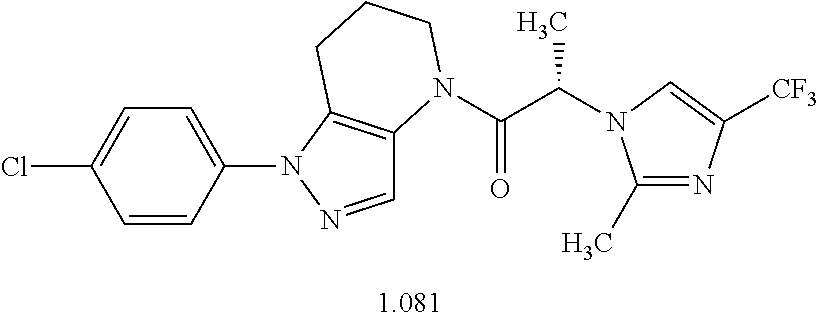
C1=C(N2N=CC3=C2CCCN3C(C(N2C(C)=NC([CF3])=C2)C)=O)C=CC(Cl)=C1
